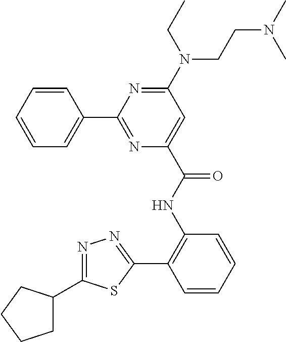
C1=CC(C2=NC(C(NC3=C(C4=NN=C(C5CCCC5)S4)C=CC=C3)=O)=CC(N(CCN(C)C)CC)=N2)=CC=C1
